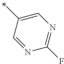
N1=CC(C)=CN=C1F
